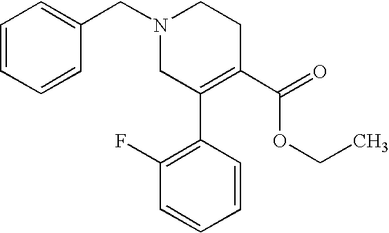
C1=CC=CC(CN2CC(C3=C(F)C=CC=C3)=C(C(=O)OCC)CC2)=C1
